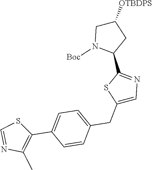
C1([OTBDPS])CN([Boc])C(C2=NC=C(CC3=CC=C(C4=C(C)N=CS4)C=C3)S2)C1
